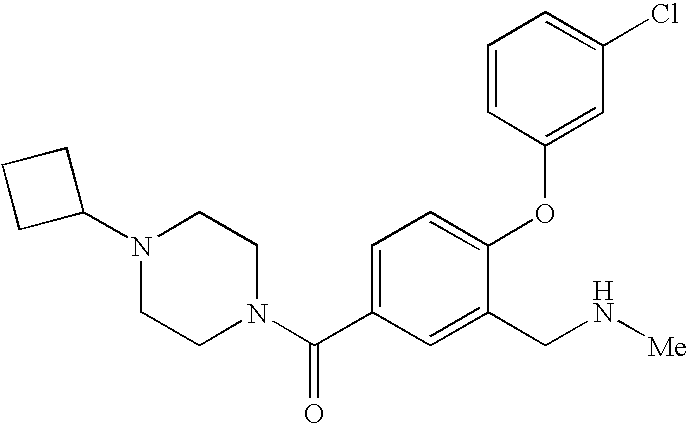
C1=C(C(N2CCN(C3CCC3)CC2)=O)C=C(CN[Me])C(OC2=CC(Cl)=CC=C2)=C1
